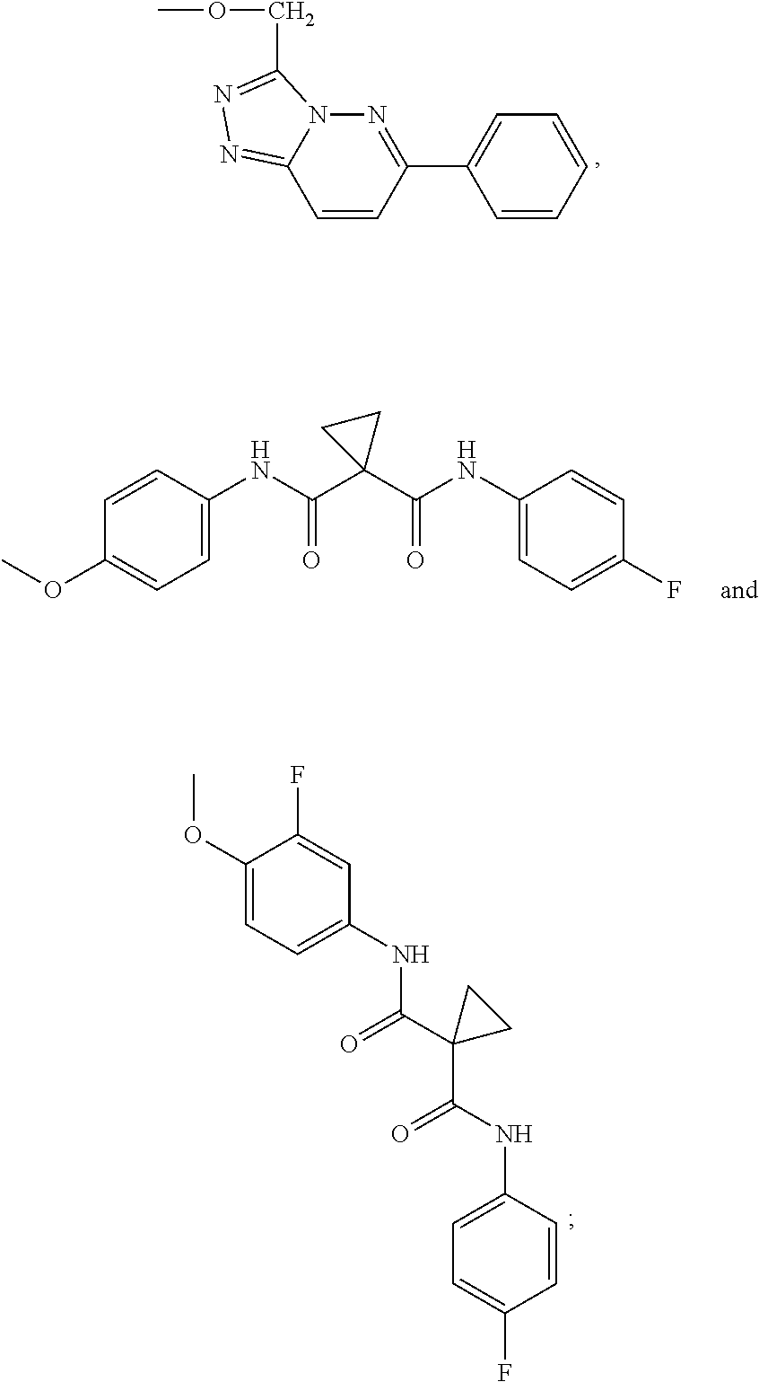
COCC1=NN=C2N1N=C(C1=CC=CC=C1)C=C2.COC1=CC=C(NC(C2(C(NC3=CC=C(F)C=C3)=O)CC2)=O)C=C1.FC1=CC(NC(C2(C(NC3=CC=C(F)C=C3)=O)CC2)=O)=CC=C1OC
